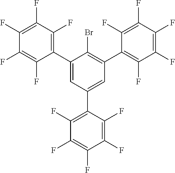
C1(F)=C(C2=CC(C3=C(F)C(F)=C(F)C(F)=C3F)=C(Br)C(C3=C(F)C(F)=C(F)C(F)=C3F)=C2)C(F)=C(F)C(F)=C1F
